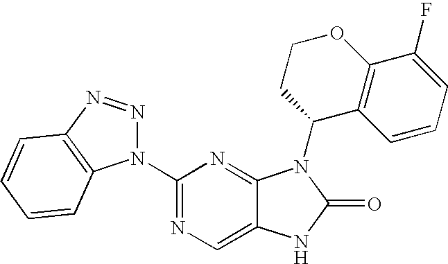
C1(N2N=NC3=C2C=CC=C3)=NC=C2C(=N1)N(C1CCOC3=C1C=CC=C3F)C(=O)N2
